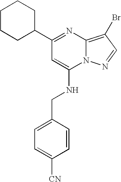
C1(C2CCCCC2)=NC2=C(Br)C=NN2C(NCC2=CC=C([CN])C=C2)=C1
